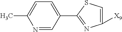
C1=C([X9])N=C(C2=CC=C(C)N=C2)S1
